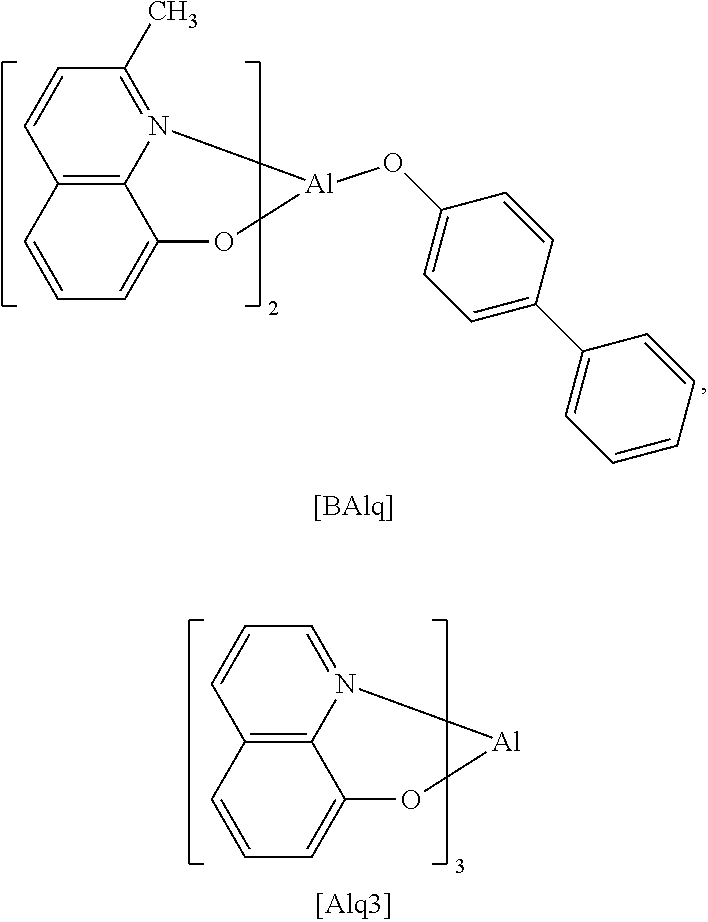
C12=C3N(=CC=C1)[Al]OC3=CC=C2.C12=C3N(=C(C)C=C1)[Al](OC1=CC=C(C4=CC=CC=C4)C=C1)OC3=CC=C2
